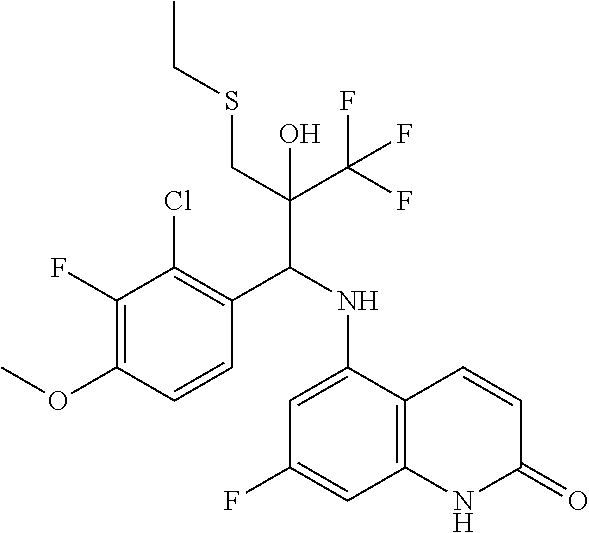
C1=CC(OC)=C(F)C(Cl)=C1C(NC1=CC(F)=CC2=C1C=CC(=O)N2)C(CSCC)(C(F)(F)F)O
